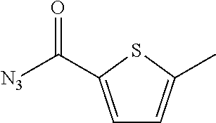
C1=C(C([N3])=O)SC(C)=C1
